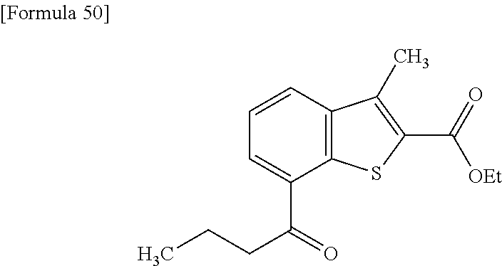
C1=C(C(CCC)=O)C2=C(C=C1)C(C)=C(C(=O)[OEt])S2
